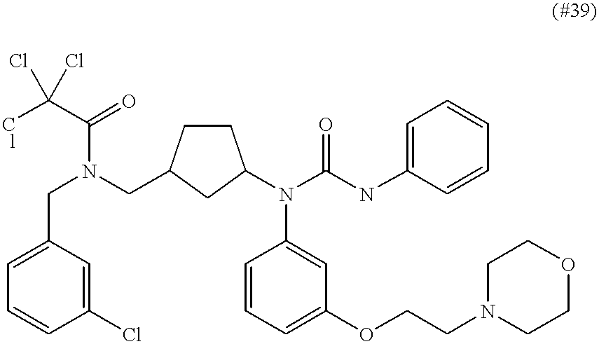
C1CC(CN(C(=O)C(Cl)(Cl)Cl)CC2=CC=CC(Cl)=C2)CC1N(C(NC1=CC=CC=C1)=O)C1=CC(OCCN2CCOCC2)=CC=C1
